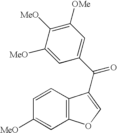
C1=C([MeO])C([MeO])=C([OMe])C=C1C(=O)C1=COC2=C1C=CC([MeO])=C2
